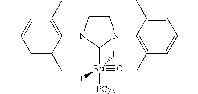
C1CN(C2=C(C)C=C(C)C=C2C)C([Ru](I)([PCy3])(I)#[C:])N1C1=C(C)C=C(C)C=C1C
